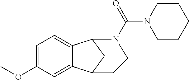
C1=C(OC)C=C2C(=C1)C1CC2CCN1C(=O)N1CCCCC1
